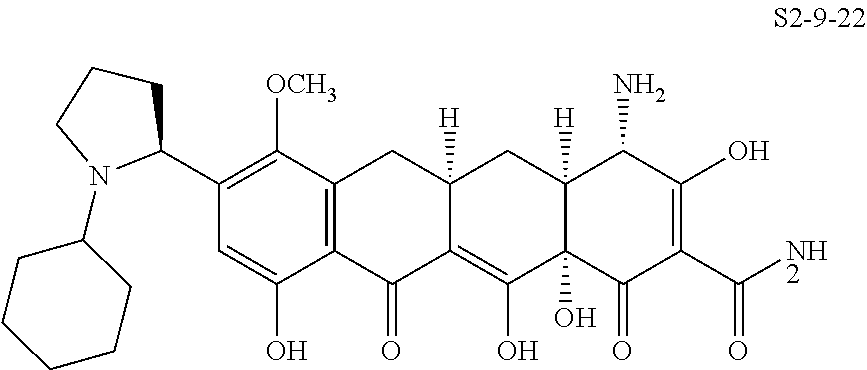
C12=C(C([OCH3])=C(C3N(C4CCCCC4)CCC3)C=C1O)CC1([H])C(=C(O)C3(O)C([H])(C1)C(N)C(O)=C(C(N)=O)C3=O)C2=O
